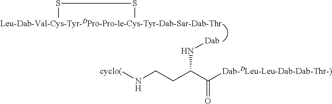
[Leu-Dab-Val-Cys-Tyr-DPro-Pro-le-Cys-Tyr-Dab-Sar-Dab-Thr]1SS1.[Dab]NC(CCN[cyclo(])C([Dab-DLeu-Leu-Dab-Dab-Thr-)])=O
